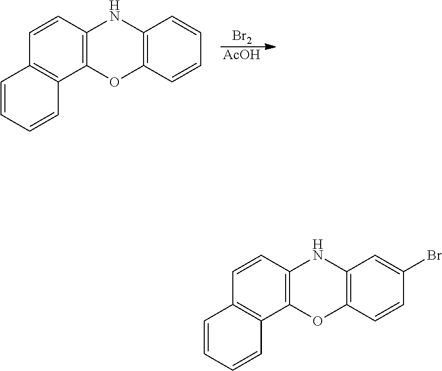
C1=CC2=C(C3=C1NC1=C(O3)C=CC(Br)=C1)C=CC=C2.C1=CC2=C(C3=C1NC1=C(O3)C=CC=C1)C=CC=C2.[AcOH].[Br2]
